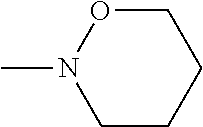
O1CCCCN1C
